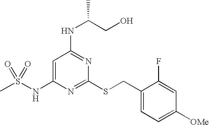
C1=C(NS(C)(=O)=O)N=C(SCC2=CC=C([OMe])C=C2F)N=C1NC(CO)C
